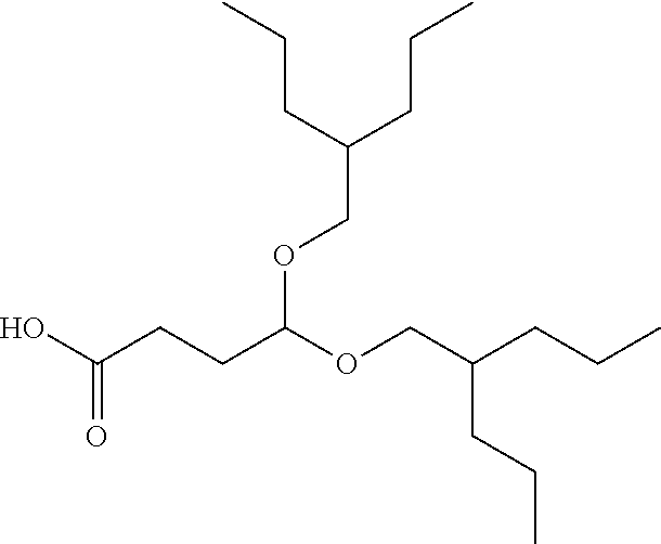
C(COC(CCC(O)=O)OCC(CCC)CCC)(CCC)CCC
